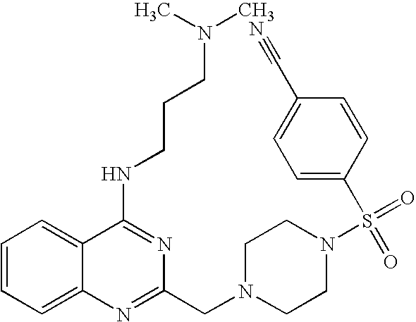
C1=CC=C2C(=C1)C(NCCCN(C)C)=NC(CN1CCN(S(=O)(C3=CC=C(C#N)C=C3)=O)CC1)=N2
